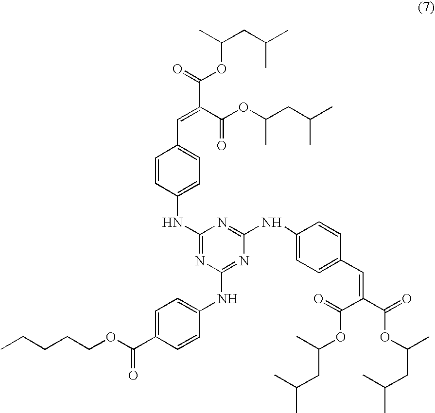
C1=CC(NC2=NC(NC3=CC=C(C(OCCCCC)=O)C=C3)=NC(NC3=CC=C(C=C(C(=O)OC(CC(C)C)C)C(=O)OC(CC(C)C)C)C=C3)=N2)=CC=C1C=C(C(OC(CC(C)C)C)=O)C(=O)OC(CC(C)C)C
